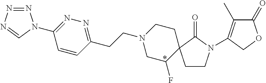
C1C(F)C2(CCN1CCC1=NN=C(N3N=NN=C3)C=C1)CCN(C1=C(C)C(=O)OC1)C2=O
